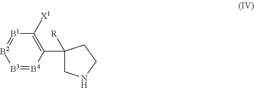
[B1]1=[B2][B3]=[B4]C(C2([R])CNCC2)=C1[X1]
